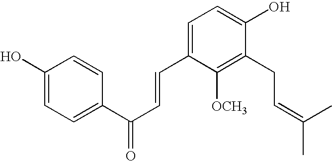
C1(O)=CC=C(C(C=CC2=CC=C(O)C(CC=C(C)C)=C2[OCH3])=O)C=C1
